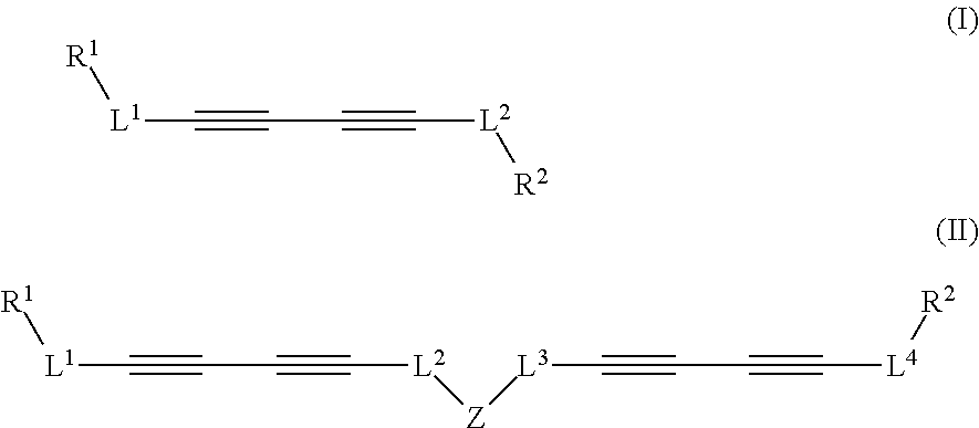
[L1](C#CC#C[L2][R2])[R1].[L1](C#CC#C[L2][Z][L3]C#CC#C[L4][R2])[R1]
